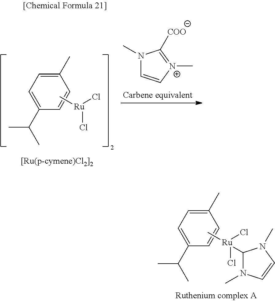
C1(C)=CC=C(C(C)C)C=C1.C[Ru](Cl)Cl.N1(C)C=C[N+](C)=C1[COO].C1(C)=CC=C(C(C)C)C=C1.C1([Ru](C)(Cl)Cl)N(C)C=CN1C
